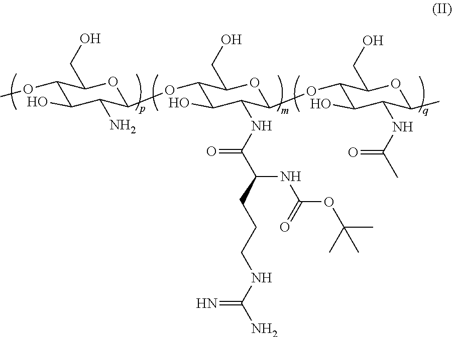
C1(OC)C(O)C(N)C(OC2C(O)C(NC(C(CCCNC(N)=N)NC(=O)OC(C)(C)C)=O)C(OC3C(O)C(NC(C)=O)C(C)OC3CO)OC2CO)OC1CO
